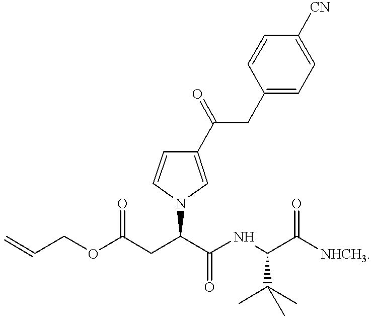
O(C(CC(C(NC(C([NHCH3])=O)C(C)(C)C)=O)N1C=C(C(=O)CC2=CC=C([CN])C=C2)C=C1)=O)CC=C
